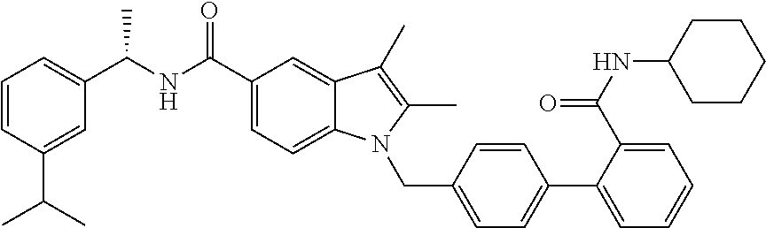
C1=CC(C(C)C)=CC(C(NC(C2=CC=C3C(=C2)C(C)=C(C)N3CC2=CC=C(C3=CC=CC=C3C(NC3CCCCC3)=O)C=C2)=O)C)=C1
